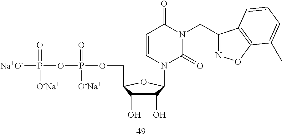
[Na+O-]P(OP(OCC1C(O)C(O)C(N2C(=O)N(CC3=NOC4=C3C=CC=C4C)C(=O)C=C2)O1)(=O)[O-Na+])(=O)[O-Na+]
